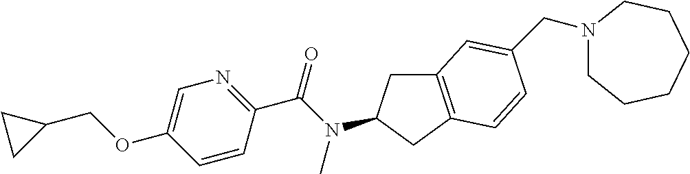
C1=CC(C(N(C)C2CC3=C(C2)C=CC(CN2CCCCCC2)=C3)=O)=NC=C1OCC1CC1
